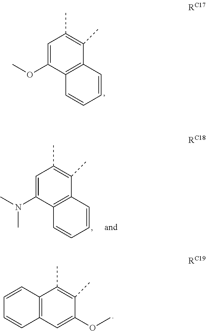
O(C)C1=CC(C)=C(C)C2=C1C=CC=C2.N(C)(C1=CC(C)=C(C)C2=C1C=CC=C2)C.O(C)C1=CC2=C(C(C)=C1C)C=CC=C2
